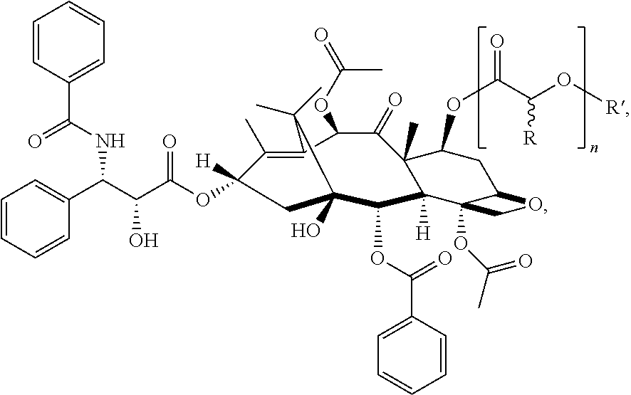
C1(C)=C2C(OC(=O)C)C(=O)C3(C)C([H])(C4(OC(C)=O)C(CC3OC(C([R])O[R])=O)OC4)C(OC(=O)C3=CC=CC=C3)C(O)(CC1([H])OC(C(C(C1=CC=CC=C1)NC(C1=CC=CC=C1)=O)O)=O)C2(C)C
